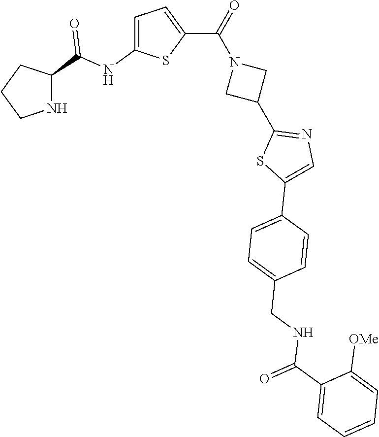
C1CNC(C(NC2=CC=C(C(=O)N3CC(C4=NC=C(C5=CC=C(CNC(C6=CC=CC=C6[OMe])=O)C=C5)S4)C3)S2)=O)C1
